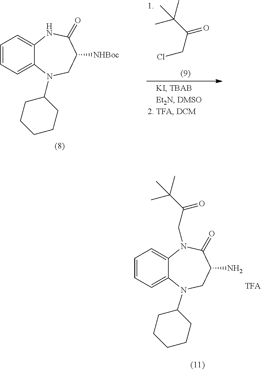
C1=CC=C2C(=C1)NC(=O)C([NHBoc])CN2C1CCCCC1.ClCC(=O)C(C)(C)C.C1=CC=C2C(=C1)N(CC(C(C)(C)C)=O)C(=O)C(N)CN2C1CCCCC1
